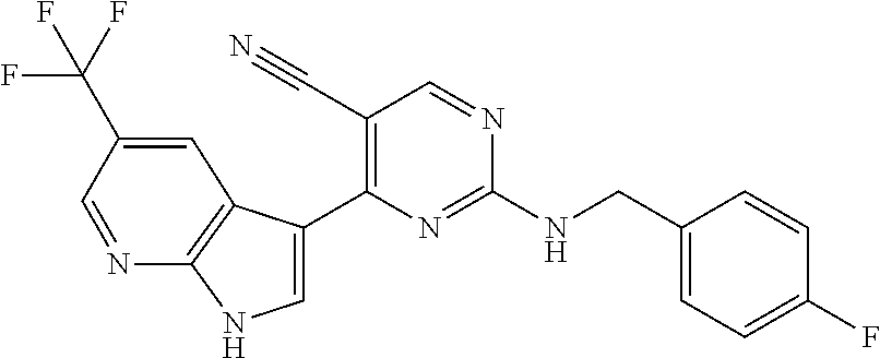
N(C1=NC(C2=CNC3=C2C=C(C(F)(F)F)C=N3)=C(C#N)C=N1)CC1=CC=C(F)C=C1
